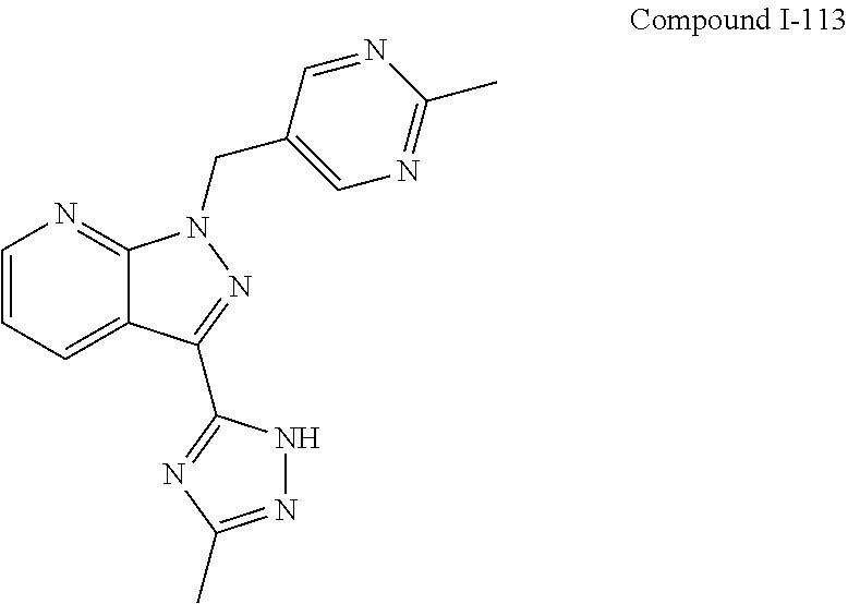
C1=CC=C2C(=N1)N(CC1=CN=C(C)N=C1)N=C2C1=NC(C)=NN1
